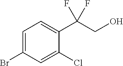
C1=C(Br)C=C(Cl)C(C(CO)(F)F)=C1
